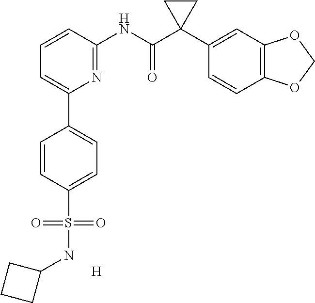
[H].C1=CC(NC(C2(C3=CC4=C(C=C3)OCO4)CC2)=O)=NC(C2=CC=C(S(NC3CCC3)(=O)=O)C=C2)=C1
